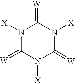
N1([X])C(=[W])N([X])C(=[W])N([X])C1=[W]
